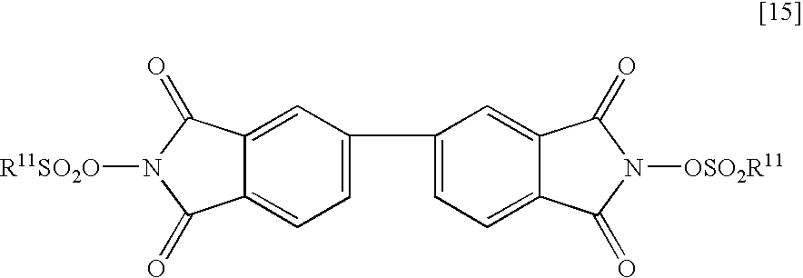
C12=CC(C3=CC=C4C(=O)N([OSO2R11])C(=O)C4=C3)=CC=C1C(=O)N([R11SO2O])C2=O
